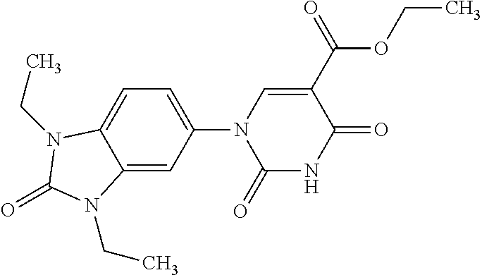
C1(=O)NC(=O)C(C(OCC)=O)=CN1C1=CC=C2C(=C1)N(CC)C(=O)N2CC
